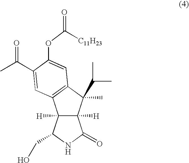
C12([H])C([H])(C(C)(C(C)C)C3=C1C=C(C(C)=O)C(OC(=O)[C11H23])=C3)C(=O)NC2CO
